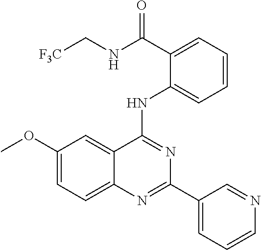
C1(OC)=CC=C2C(=C1)C(NC1=CC=CC=C1C(NC[F3C])=O)=NC(C1=CC=CN=C1)=N2
